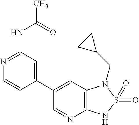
N1=C(NC(C)=O)C=C(C2=CC3=C(N=C2)NS(=O)(=O)N3CC2CC2)C=C1
